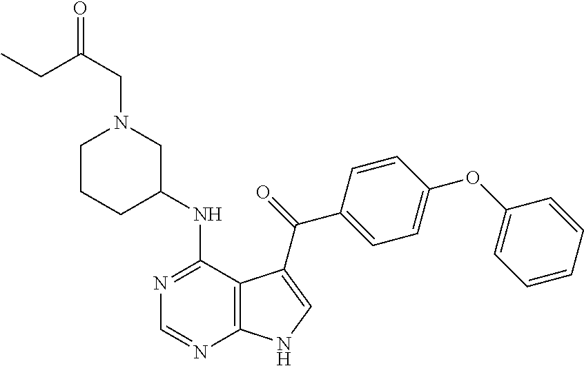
N1=C(NC2CN(CC(CC)=O)CCC2)C2=C(N=C1)NC=C2C(=O)C1=CC=C(OC2=CC=CC=C2)C=C1
